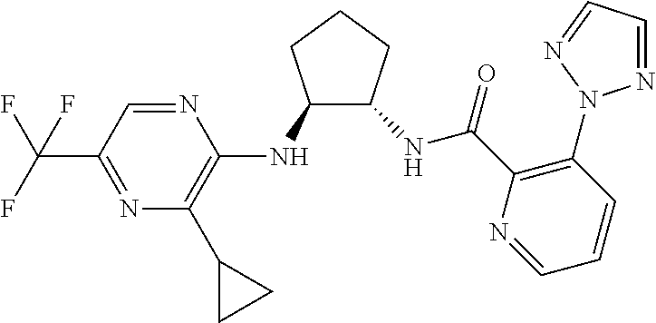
C1(NC2=C(C3CC3)N=C(C(F)(F)F)C=N2)C(NC(C2=C(N3N=CC=N3)C=CC=N2)=O)CCC1
